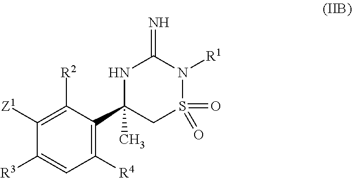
C1([R3])=CC([R4])=C(C2(C)CS(=O)(=O)N([R1])C(=N)N2)C([R2])=C1[Z1]
